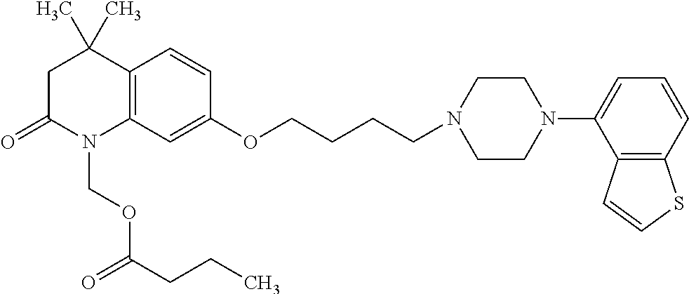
C1C(=O)N(COC(=O)CCC)C2=C(C1(C)C)C=CC(OCCCCN1CCN(C3=CC=CC4=C3C=CS4)CC1)=C2
